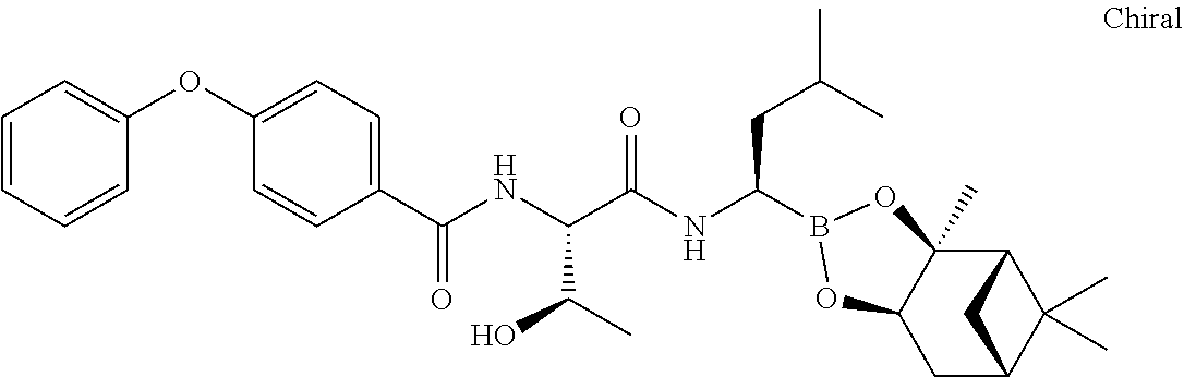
C1(C(NC(C(NC(CC(C)C)B2OC3(C)C4C(C)(C)C(CC3O2)C4)=O)C(C)O)=O)=CC=C(OC2=CC=CC=C2)C=C1
